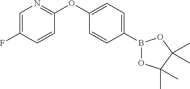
C1(OC2=NC=C(F)C=C2)=CC=C(B2OC(C)(C)C(C)(C)O2)C=C1
